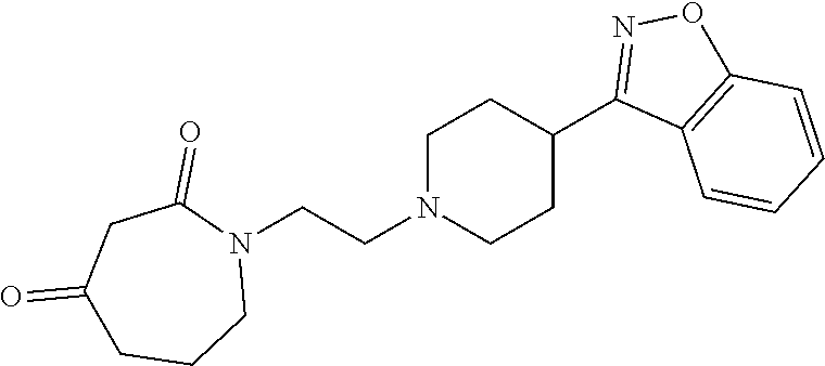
C(CN1CCC(C2=NOC3=C2C=CC=C3)CC1)N1C(=O)CC(=O)CCC1
